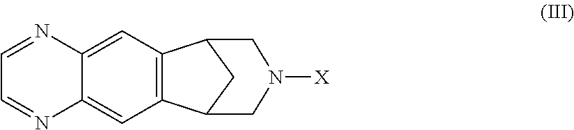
C12=CC3=C(C=C1N=CC=N2)C1CC3CN([X])C1
